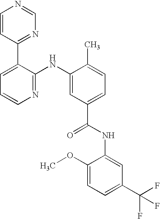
C1=CC(C2=CC=CN=C2NC2=CC(C(NC3=CC(C(F)(F)F)=CC=C3OC)=O)=CC=C2C)=NC=N1
